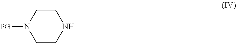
C1CN([PG])CCN1
